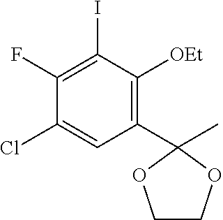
C1(C2(C)OCCO2)=C([OEt])C(I)=C(F)C(Cl)=C1
